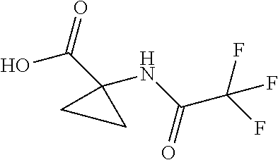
OC(=O)C1(NC(C(F)(F)F)=O)CC1
